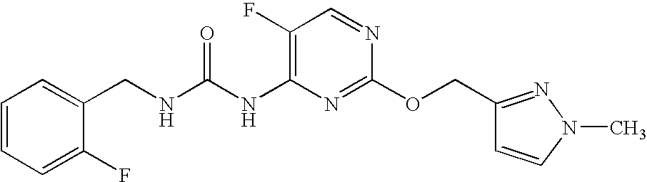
C1(F)=C(NC(NCC2=CC=CC=C2F)=O)N=C(OCC2=NN(C)C=C2)N=C1
